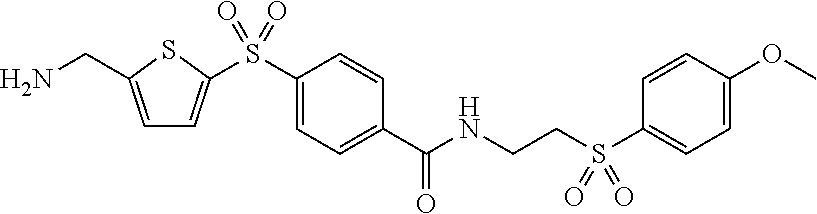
C1=C(CN)SC(S(C2=CC=C(C(NCCS(C3=CC=C(OC)C=C3)(=O)=O)=O)C=C2)(=O)=O)=C1
